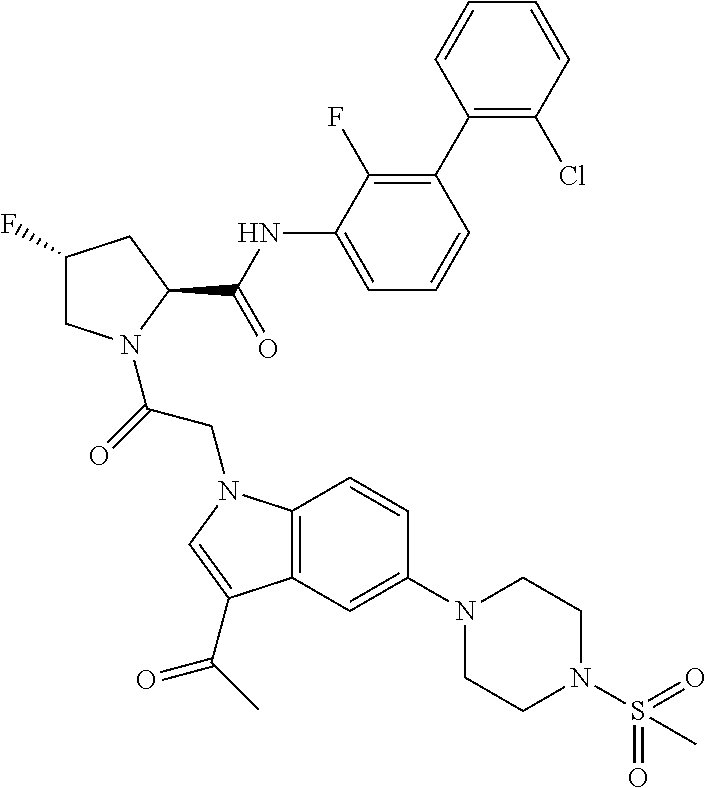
C1(C2=C(F)C(NC(C3CC(F)CN3C(CN3C4=C(C=C(N5CCN(S(=O)(=O)C)CC5)C=C4)C(C(=O)C)=C3)=O)=O)=CC=C2)=C(Cl)C=CC=C1
